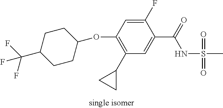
C1(C2CC2)=C(OC2CCC(C(F)(F)F)CC2)C=C(F)C(C(=O)NS(=O)(C)=O)=C1
